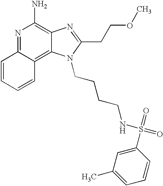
N1=C2C(=C3C(=C1N)N=C(CCOC)N3CCCCNS(=O)(=O)C1=CC(C)=CC=C1)C=CC=C2
